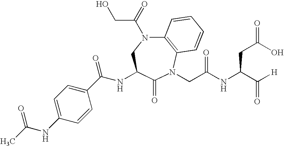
C12=C(N(CC(NC(C([H])=O)CC(=O)O)=O)C(=O)C(NC(C3=CC=C(NC(C)=O)C=C3)=O)CN1C(=O)CO)C=CC=C2
